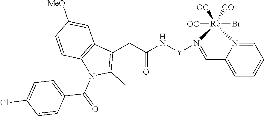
C1(C(N2C3=C(C=C([MeO])C=C3)C(CC(N[Y]N3=CC4=CC=CC=N4[Re]3([OC])(Br)([OC])[CO])=O)=C2C)=O)=CC=C(Cl)C=C1
